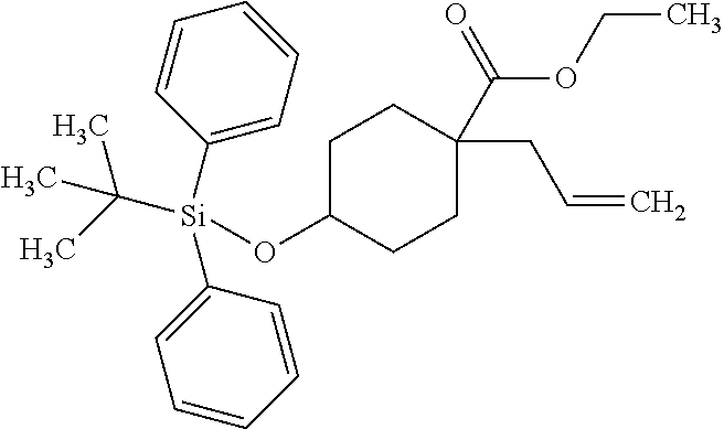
C1([Si](C2=CC=CC=C2)(OC2CCC(C(=O)OCC)(CC=C)CC2)C(C)(C)C)=CC=CC=C1
